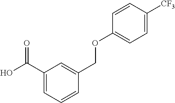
OC(C1=CC=CC(COC2=CC=C([CF3])C=C2)=C1)=O
